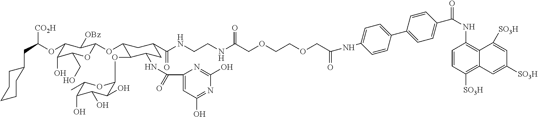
C1CCC(CC([CO2H])OC2C(O)C(CO)OC(OC3C(OC4C(O)C(O)C(O)C(C)O4)C(NC(C4=CC(O)=NC(O)=N4)=O)CC(C(NCCNC(COCCOCC(=O)NC4=CC=C(C5=CC=C(C(NC6=C7C(=C([SO3H])C=C6)C=C([SO3H])C=C7[SO3H])=O)C=C5)C=C4)=O)=O)C3)C2[OBz])CC1
